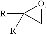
C1([R])([R])CO1
